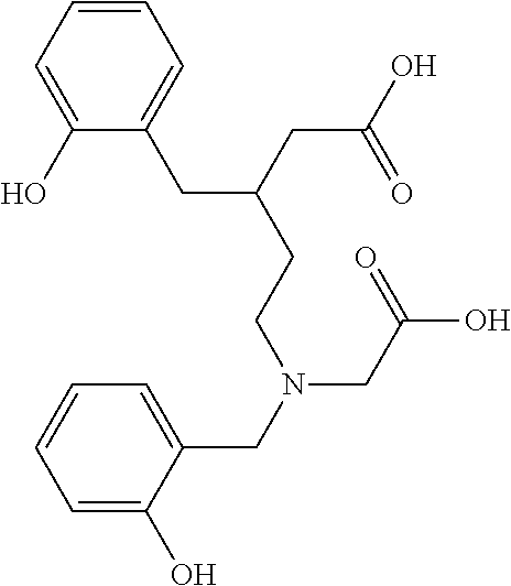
C1=CC=C(O)C(CC(CCN(CC2=CC=CC=C2O)CC(O)=O)CC(O)=O)=C1
